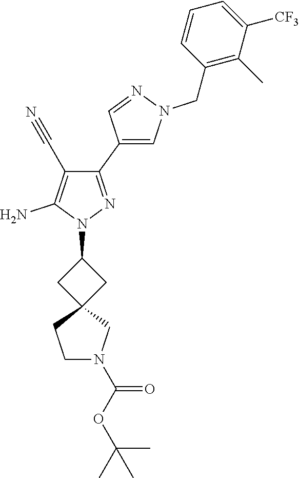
C1(C2=CN(CC3=C(C)C([CF3])=CC=C3)N=C2)=NN(C2CC3(C2)CCN(C(OC(C)(C)C)=O)C3)C(N)=C1C#N
